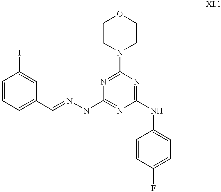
C1=CC=C(C=NNC2=NC(NC3=CC=C(F)C=C3)=NC(N3CCOCC3)=N2)C=C1I
